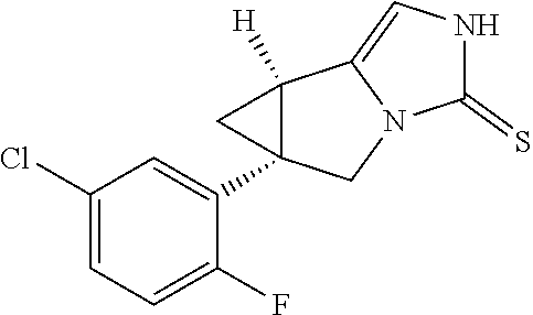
C1(Cl)=CC=C(F)C(C23C([H])(C2)C2=CNC(=S)N2C3)=C1
